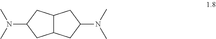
C12C(CC(N(C)C)C1)CC(N(C)C)C2
